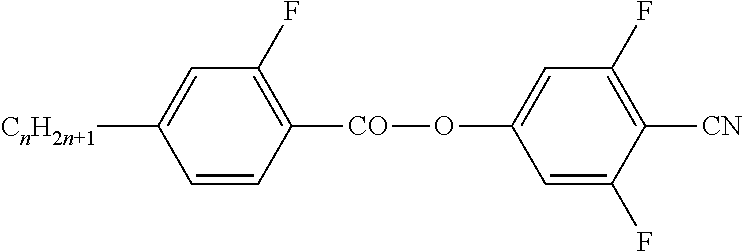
C1=CC([CO]OC2=CC(F)=C([CN])C(F)=C2)=C(F)C=C1[CnH2n+1]
